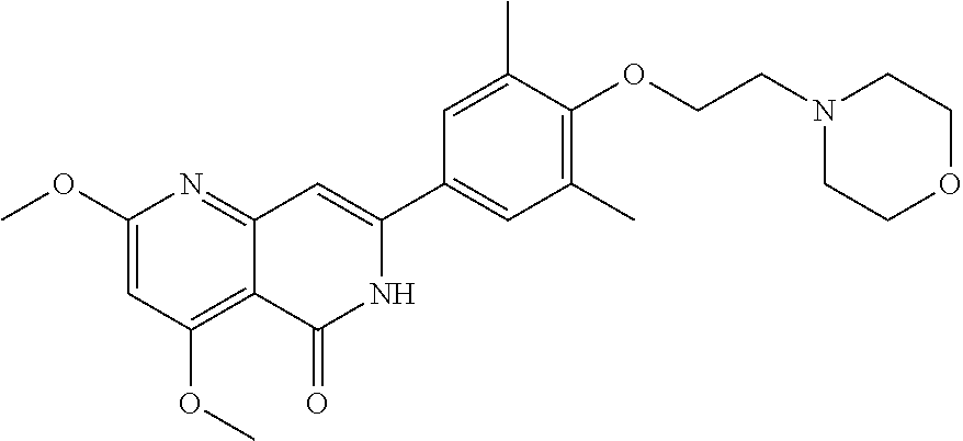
C1(OC)=CC(OC)=C2C(=N1)C=C(C1=CC(C)=C(OCCN3CCOCC3)C(C)=C1)NC2=O
